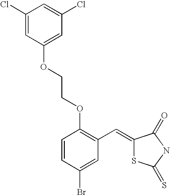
C1(Cl)=CC(OCCOC2=C(C=C3SC(=S)NC3=O)C=C(Br)C=C2)=CC(Cl)=C1
